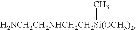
[H2NCH2CH2NHCH2CH2Si(OCH3)2]C
